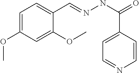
C1=C(OC)C=C(OC)C(C=NNC(=O)C2=CC=NC=C2)=C1
